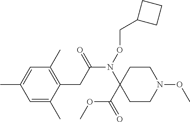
C1=C(C)C=C(C)C(CC(N(OCC2CCC2)C2(C(=O)OC)CCN(OC)CC2)=O)=C1C
